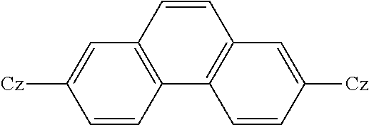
C1([Cz])=CC2=C(C=C1)C1=C(C=C2)C=C([Cz])C=C1
